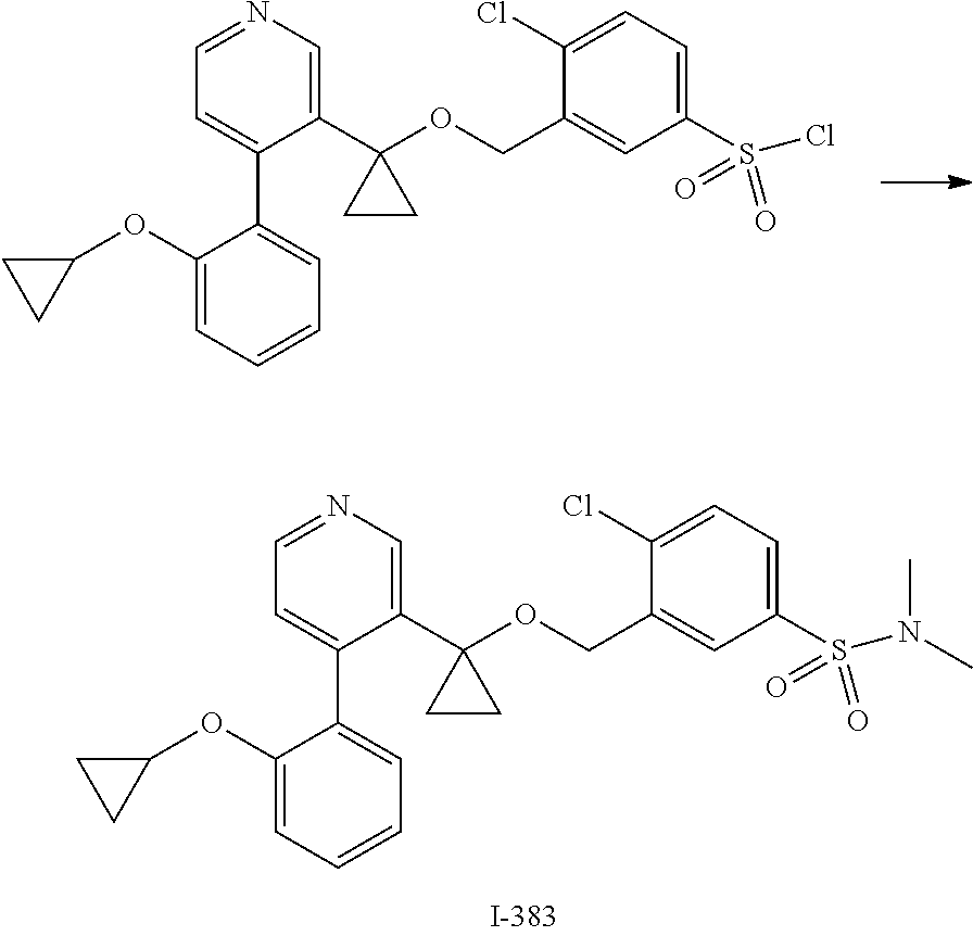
C1(OC2CC2)=CC=CC=C1C1=CC=NC=C1C1(OCC2=CC(S(Cl)(=O)=O)=CC=C2Cl)CC1.C1(OC2CC2)=CC=CC=C1C1=CC=NC=C1C1(OCC2=CC(S(N(C)C)(=O)=O)=CC=C2Cl)CC1
